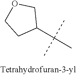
C1(C(C)(C)C)COCC1
